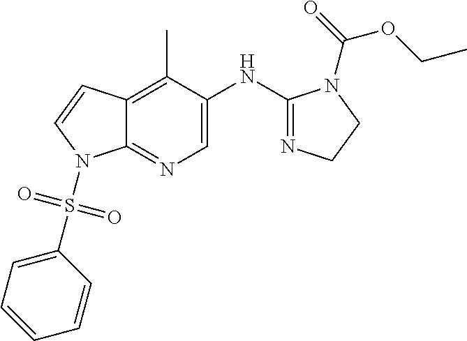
C12=C(C)C(NC3=NCCN3C(=O)OCC)=CN=C1N(S(=O)(=O)C1=CC=CC=C1)C=C2
